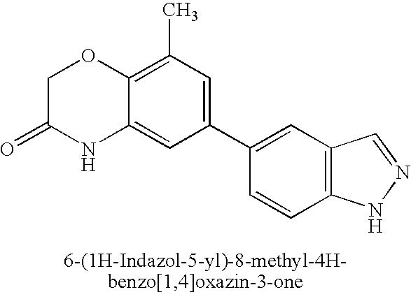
C1C(=O)NC2=CC(C3=CC4=C(C=C3)NN=C4)=CC(C)=C2O1
